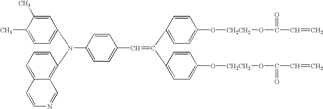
C1(N(C2=C3C(=CC=C2)C=CN=C3)C2=CC=C(C=C(C3=CC=C(O[CH2CH2]OC(=O)C=C)C=C3)C3=CC=C(O[CH2CH2]OC(=O)C=C)C=C3)C=C2)=CC=C(C)C(C)=C1
